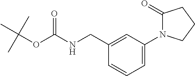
C(NC(=O)OC(C)(C)C)C1=CC(N2C(=O)CCC2)=CC=C1
